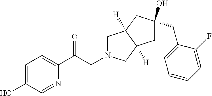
C1=C(O)C=NC(C(CN2CC3([H])C([H])(C2)CC(O)(CC2=CC=CC=C2F)C3)=O)=C1
